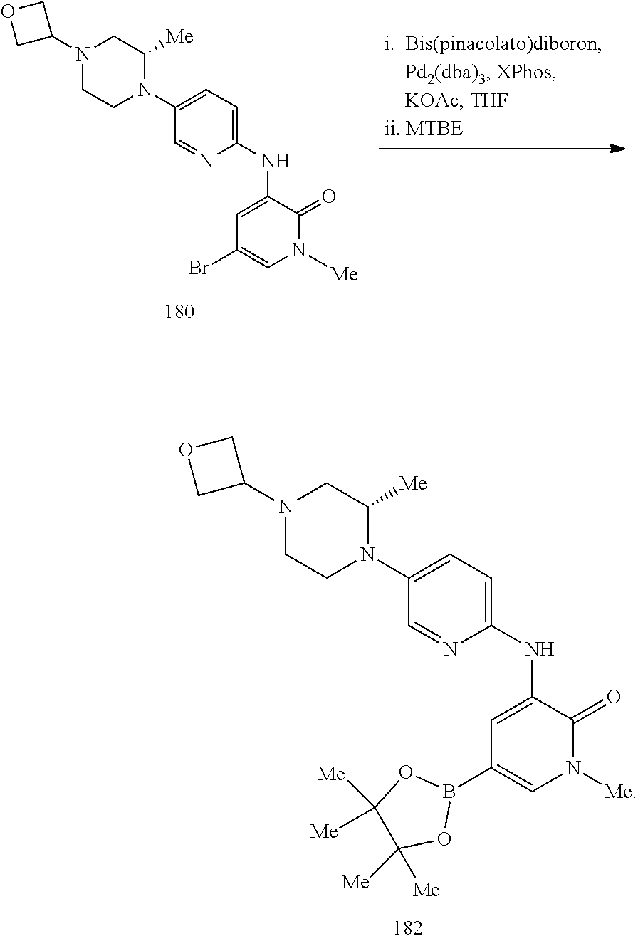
C1(NC2=CC(B3OC([Me])([Me])C([Me])([Me])O3)=CN([Me])C2=O)=CC=C(N2C([Me])CN(C3COC3)CC2)C=N1.C1(NC2=CC(Br)=CN([Me])C2=O)=CC=C(N2C([Me])CN(C3COC3)CC2)C=N1
